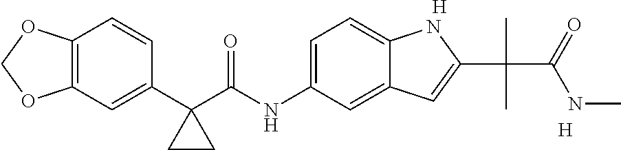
C1(C2(C(NC3=CC=C4C(=C3)C=C(C(C)(C(=O)NC)C)N4)=O)CC2)=CC2=C(C=C1)OCO2.[H].[H]
